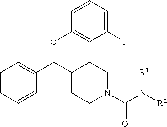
C1=CC=CC(C(C2CCN(C(N([R2])[R1])=O)CC2)OC2=CC(F)=CC=C2)=C1
